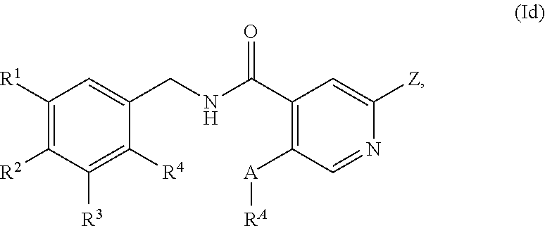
C1([R1])=C([R2])C([R3])=C([R4])C(CNC(C2=C([A][RA])C=NC([Z])=C2)=O)=C1
